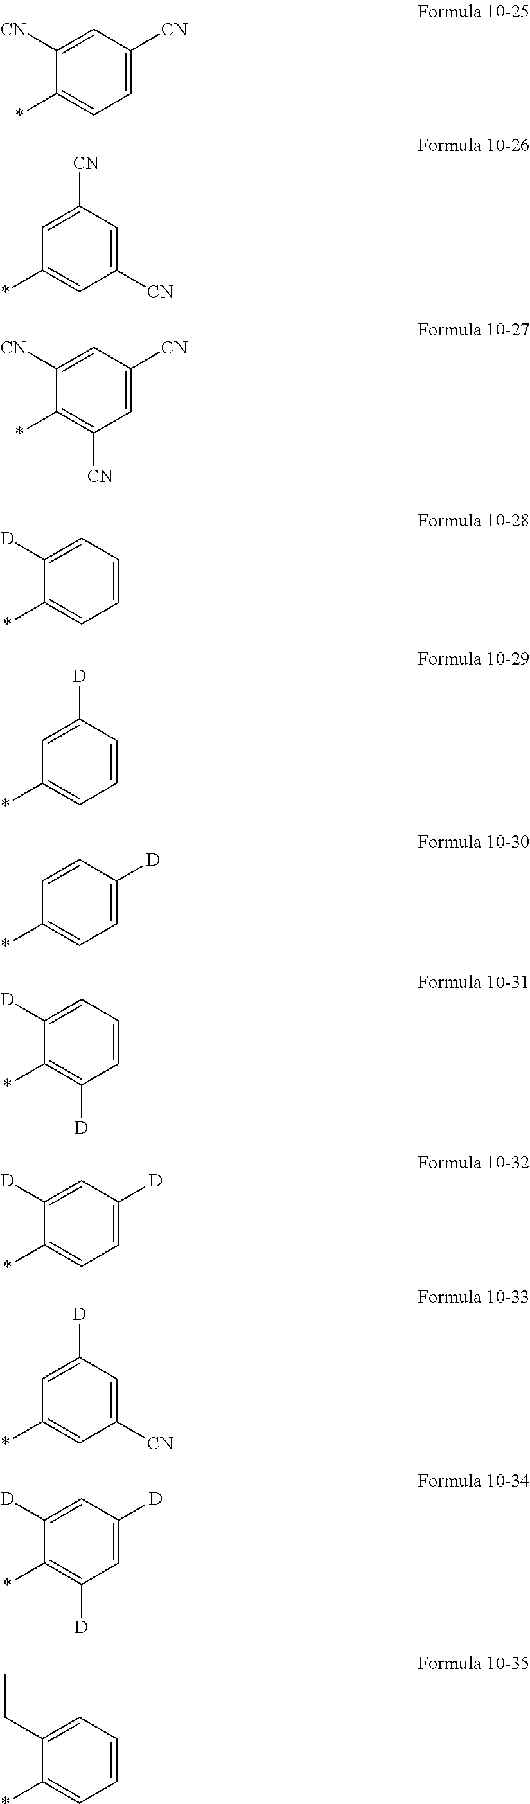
C1([CN])=CC([CN])=CC=C1*.C1=C([CN])C=C([CN])C=C1*.C1([CN])=CC([CN])=CC([CN])=C1*.C1([D])=CC=CC=C1*.C1=C([D])C=CC=C1*.C1=CC([D])=CC=C1*.C1([D])=CC=CC([D])=C1*.C1([D])=CC([D])=CC=C1*.C1=C([D])C=C([CN])C=C1*.C1([D])=CC([D])=CC([D])=C1*.C1(CC)=CC=CC=C1*
